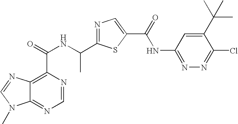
C12=NC=NC(C(=O)NC(C3=NC=C(C(=O)NC4=NN=C(Cl)C(C(C)(C)C)=C4)S3)C)=C1N=CN2C
